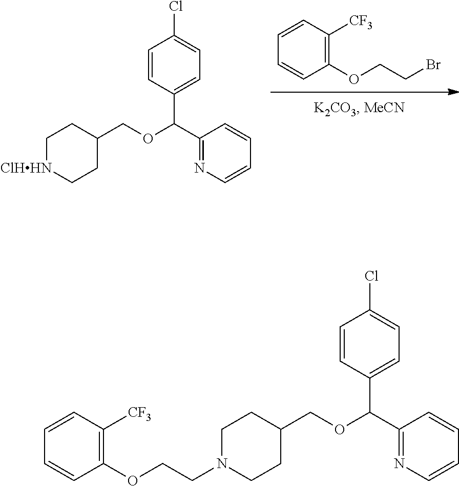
C1=CC(C(C2=NC=CC=C2)OCC2CC[ClHHN]CC2)=CC=C1Cl.C1=CC(OCCBr)=C([CF3])C=C1.C1=CC(C(C2=NC=CC=C2)OCC2CCN(CCOC3=C([CF3])C=CC=C3)CC2)=CC=C1Cl
